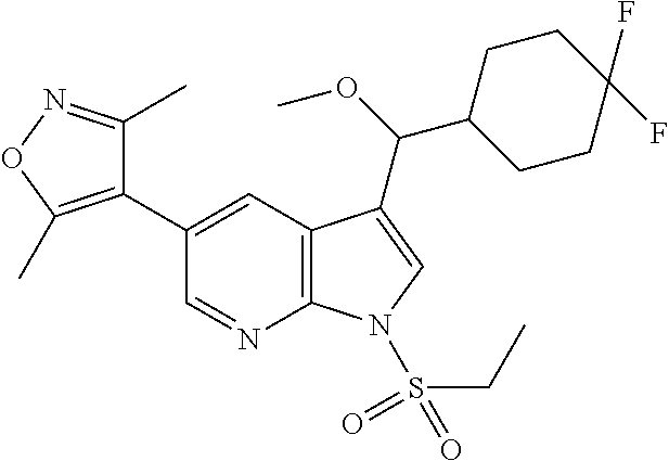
C1(C2=C(C)ON=C2C)=CC2=C(N=C1)N(S(CC)(=O)=O)C=C2C(C1CCC(F)(F)CC1)OC
